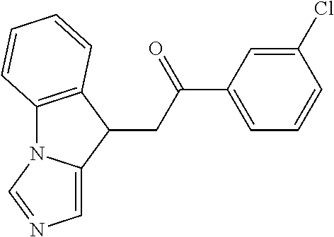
C12=C(C(CC(C3=CC=CC(Cl)=C3)=O)C3=CN=CN13)C=CC=C2
